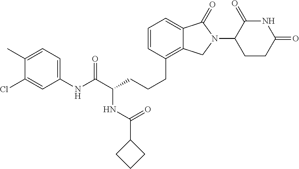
C(CC1=C2C(=CC=C1)C(=O)N(C1C(=O)NC(=O)CC1)C2)CC(C(NC1=CC=C(C)C(Cl)=C1)=O)NC(C1CCC1)=O
